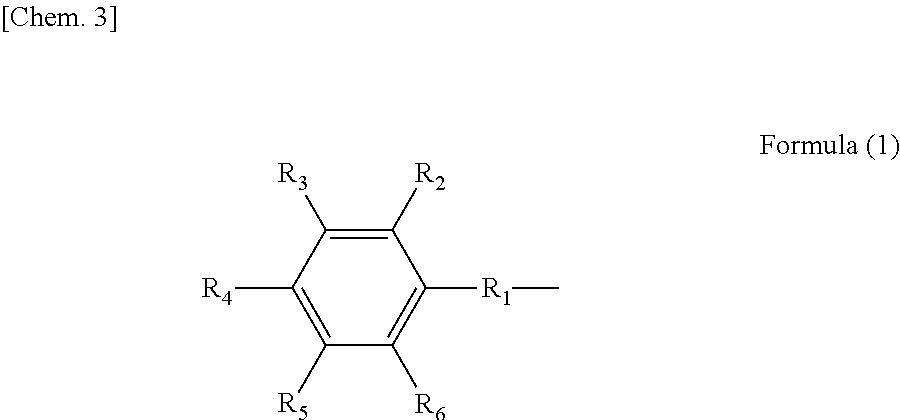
C1([R4])=C([R5])C([R6])=C([R1]C)C([R2])=C1[R3]
